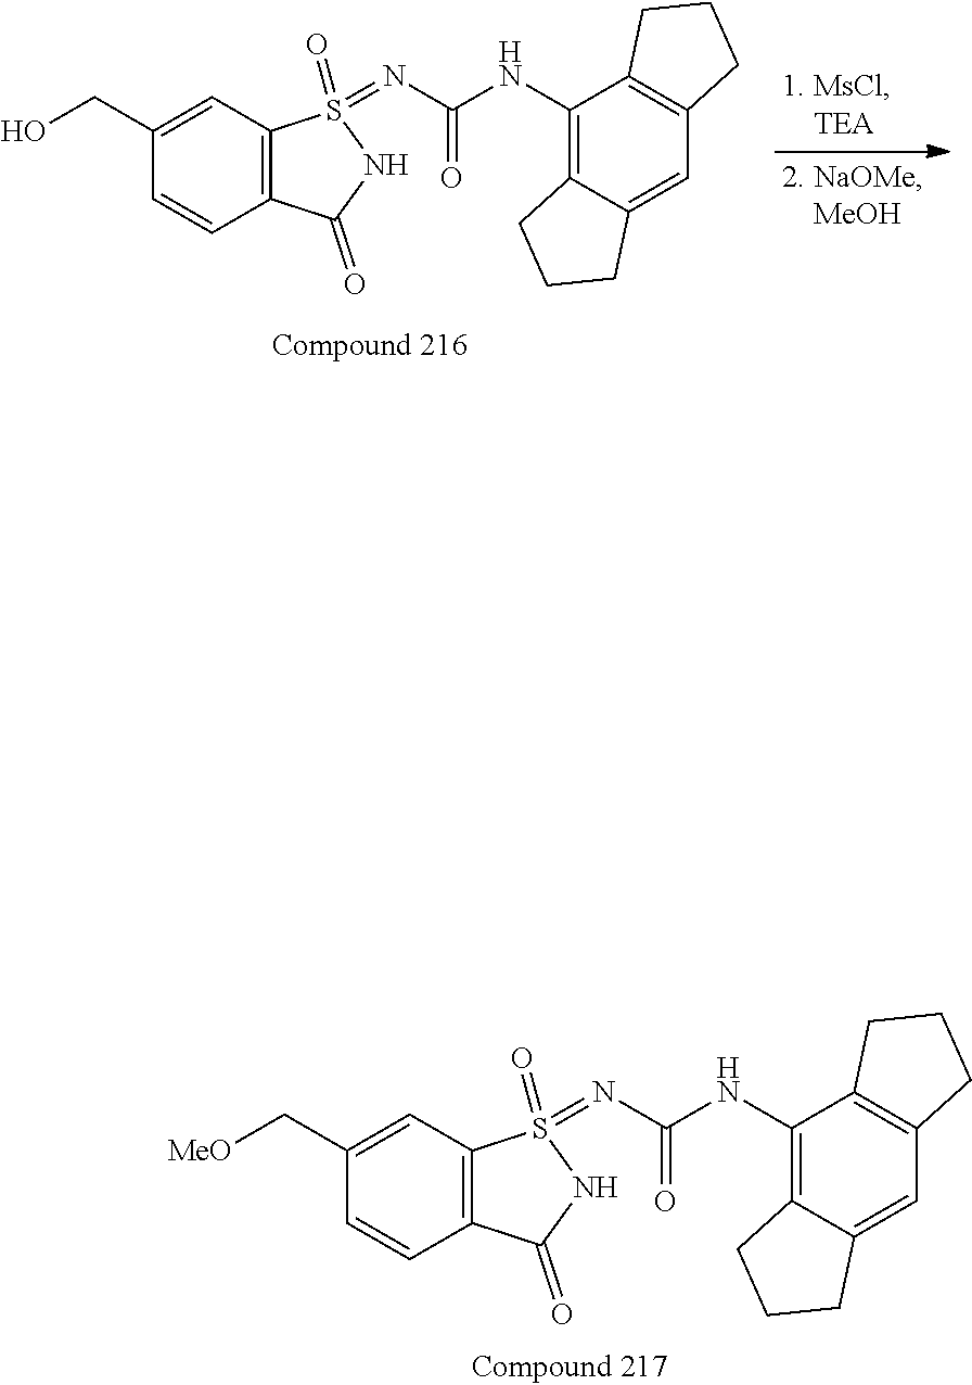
C1=C2C(=C(NC(N=S3(=O)C4=C(C=CC(C[MeO])=C4)C(=O)N3)=O)C3=C1CCC3)CCC2.C1=C2C(=C(NC(N=S3(=O)C4=C(C=CC(CO)=C4)C(=O)N3)=O)C3=C1CCC3)CCC2
